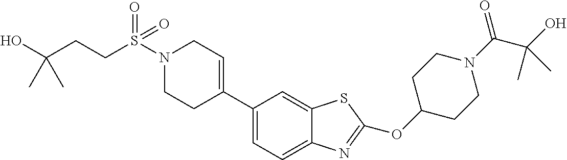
N1(S(=O)(=O)CCC(O)(C)C)CCC(C2=CC=C3C(=C2)SC(OC2CCN(C(C(O)(C)C)=O)CC2)=N3)=CC1
